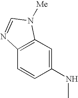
C1=C(NC)C=CC2=C1N([Me])C=N2
